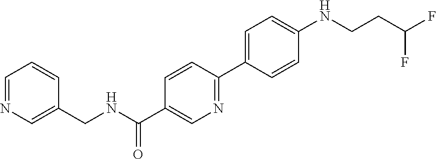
N1=CC=CC(CNC(C2=CN=C(C3=CC=C(NCCC(F)F)C=C3)C=C2)=O)=C1
